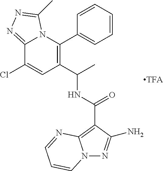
C12=NN=C(C)N1C(C1=CC=CC=C1)=C(C(C)NC(=O)C1=C3N(N=C1N)C=CC=N3)C=C2Cl
